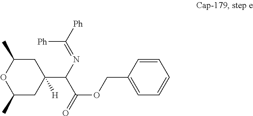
O1C(C)CC(C(N=C([Ph])[Ph])C(=O)OCC2=CC=CC=C2)([H])CC1C
